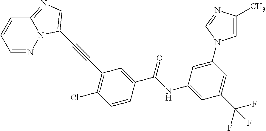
C(C1=CC(C#CC2=CN=C3N2N=CC=C3)=C(Cl)C=C1)(NC1=CC(C(F)(F)F)=CC(N2C=C(C)N=C2)=C1)=O
